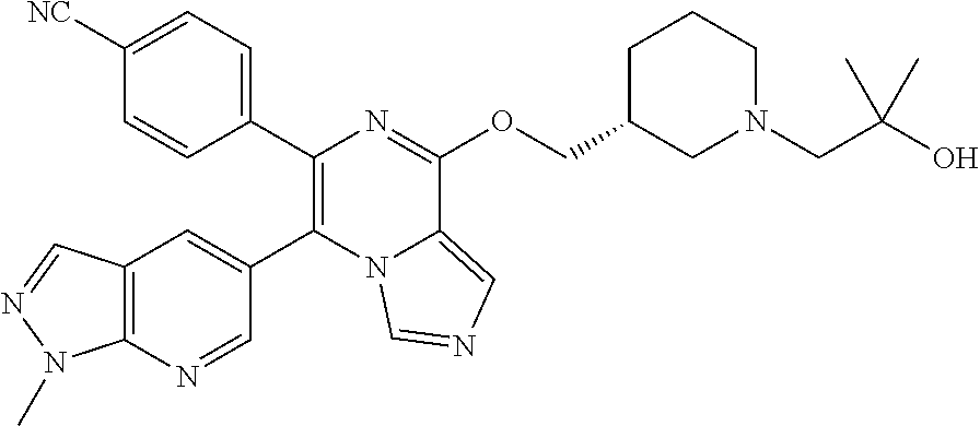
C1(C2=C(C3=CC4=C(N=C3)N(C)N=C4)N3C(=CN=C3)C(OCC3CN(CC(O)(C)C)CCC3)=N2)=CC=C([NC])C=C1
